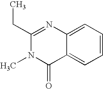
CCC1=NC2=CC=CC=C2C(=O)N1C
